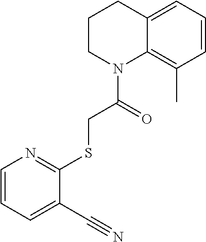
C1=CC(C)=C2C(=C1)CCCN2C(CSC1=NC=CC=C1C#N)=O
